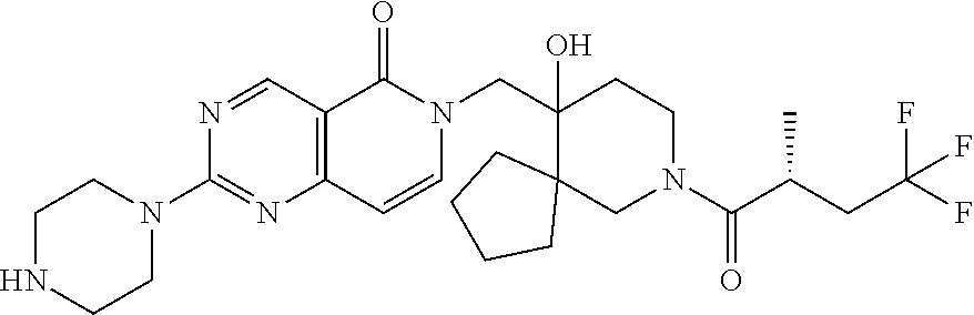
C1(N2CCNCC2)=NC2=C(C=N1)C(=O)N(CC1(O)C3(CN(C(C(CC(F)(F)F)C)=O)CC1)CCCC3)C=C2
